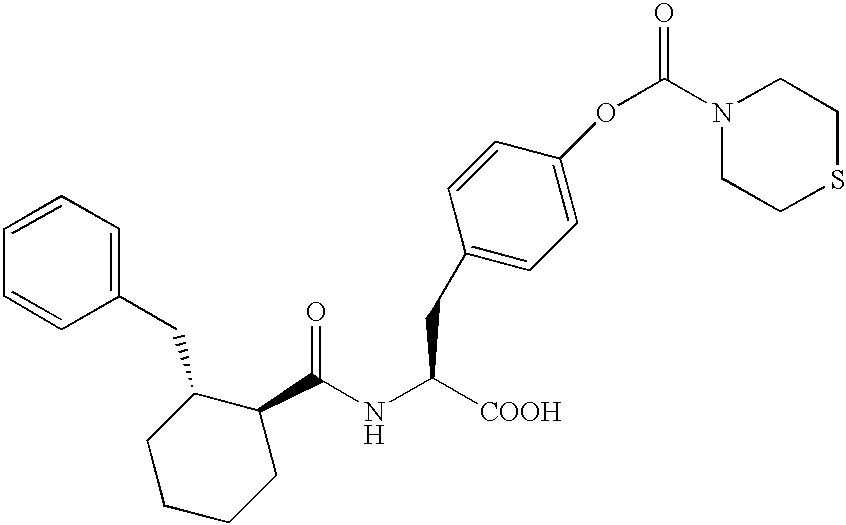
C(NC([COOH])CC1=CC=C(OC(=O)N2CCSCC2)C=C1)(=O)C1C(CC2=CC=CC=C2)CCCC1
